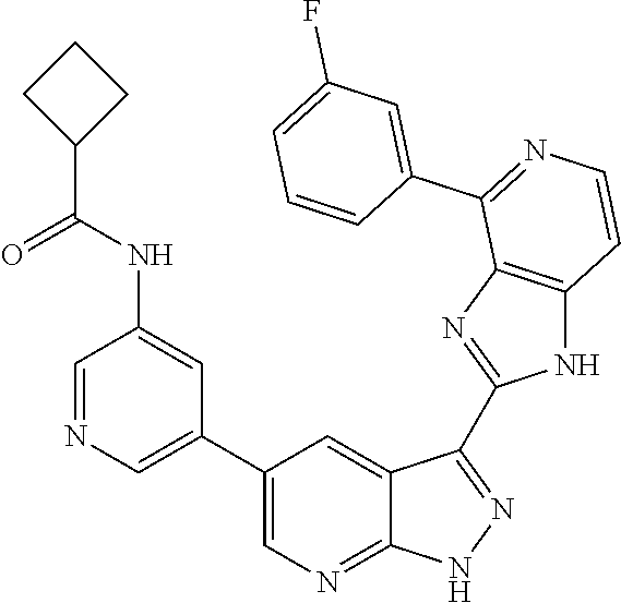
C1=NC=C(C2=CN=C3C(=C2)C(C2=NC4=C(N2)C=CN=C4C2=CC(F)=CC=C2)=NN3)C=C1NC(C1CCC1)=O
